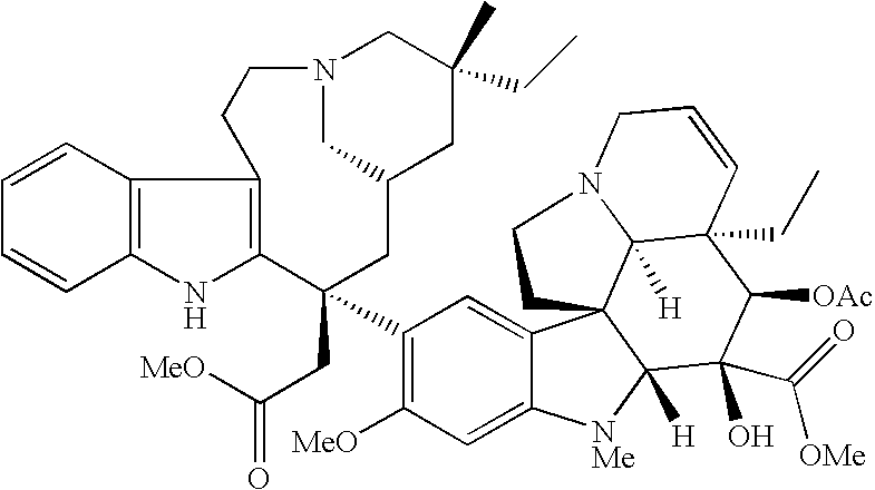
C12=C(NC3=C1CCN1CC(C)(CC)CC(CC3(CC([MeO])=O)C3=C([MeO])C=C4C(=C3)C35C([H])([NMe]4)C(C([OMe])=O)(O)C([OAc])C4(CC)C3([H])N(CC=C4)CC5)C1)C=CC=C2
